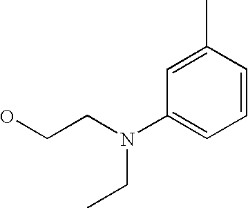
C1=C(C)C=CC=C1N(CCO)CC
